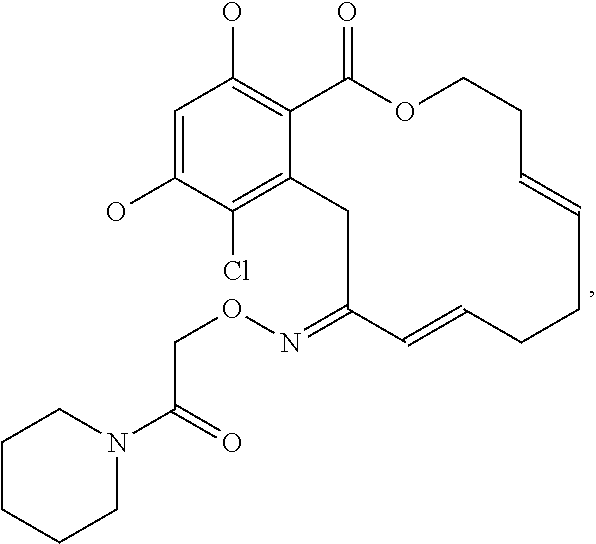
C1CCCN(C(=O)CON=C2C=CCCC=CCCOC(=O)C3=C(O)C=C(O)C(Cl)=C3C2)C1
